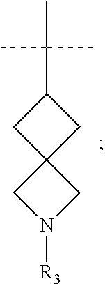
C(C1CC2(C1)CN([R3])C2)(C)(C)C
